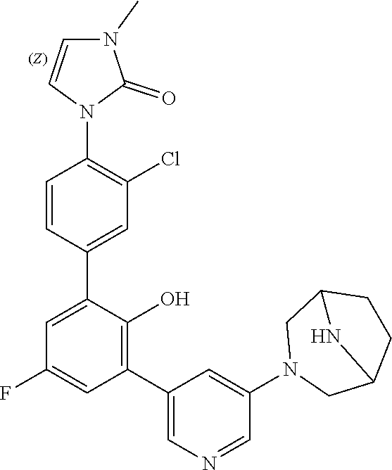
C1=C(C2=CC(Cl)=C(N3C(=O)N(C)C=C3)C=C2)C(O)=C(C2=CN=CC(N3CC4CCC(C3)N4)=C2)C=C1F
